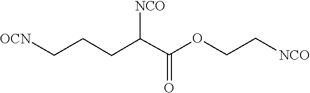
C(COC(C(CCC[OCN])[NCO])=O)[NCO]
